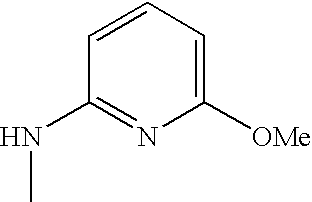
C1([OMe])=CC=CC(NC)=N1
